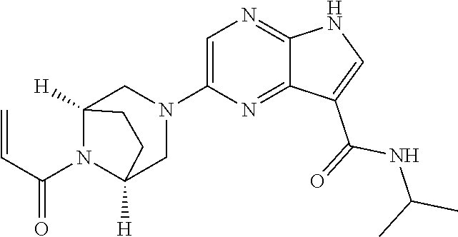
C1(N2CC3([H])N(C(=O)C=C)C([H])(C2)CC3)=CN=C2C(=N1)C(C(NC(C)C)=O)=CN2
